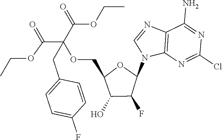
C12=C(N=C(Cl)N=C1N)N(C1OC(COC(C(=O)OCC)(C(=O)OCC)CC3=CC=C(F)C=C3)C(O)C1F)C=N2
